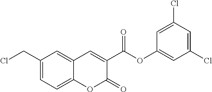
C1(CCl)=CC=C2C(=C1)C=C(C(OC1=CC(Cl)=CC(Cl)=C1)=O)C(=O)O2
